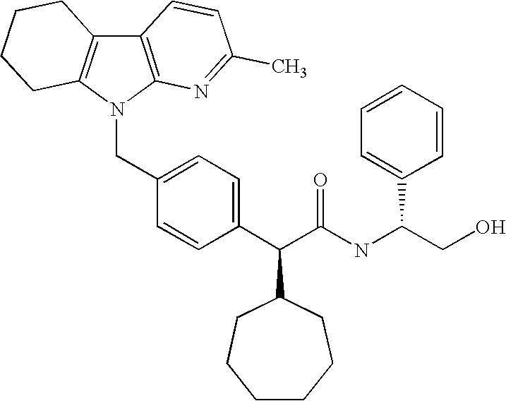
C(C1=CC=C(C(C(NC(C2=CC=CC=C2)CO)=O)C2CCCCCC2)C=C1)N1C2=C(C3=C1CCCC3)C=CC(C)=N2
